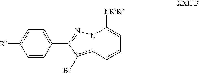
C1=CC(C2=NN3C(=C2Br)C=CC=C3[NR7R8])=CC=C1[R5]
